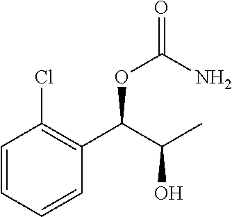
C1=CC=CC(C(OC(=O)N)C(C)O)=C1Cl
